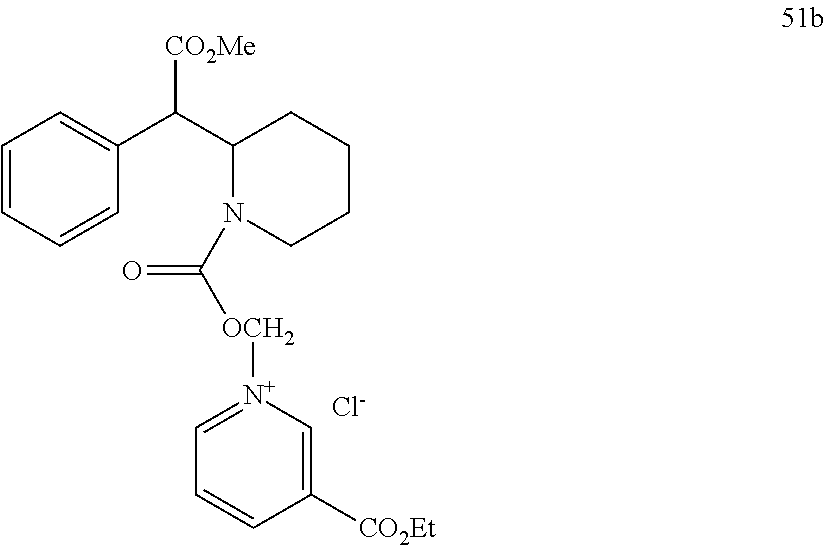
C1=CC=CC(C(C2N(C([OCH2][N+]3=CC=CC([CO2Et])=C3)=O)CCCC2)[CO2Me])=C1.[Cl-]
